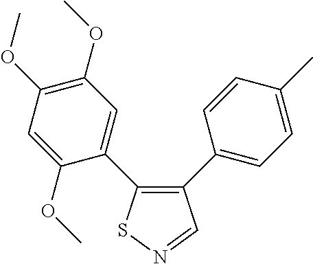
C1=C(OC)C(C2=C(C3=CC=C(C)C=C3)C=NS2)=CC(OC)=C1OC
